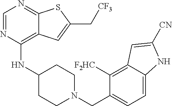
C1=NC(NC2CCN(CC3=CC=C4C(=C3[F2HC])C=C([CN])N4)CC2)=C2C(=N1)SC(C[CF3])=C2
